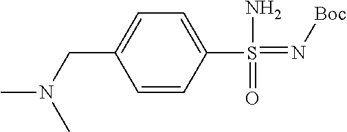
C(C1=CC=C(S(N)(=N[Boc])=O)C=C1)N(C)C
